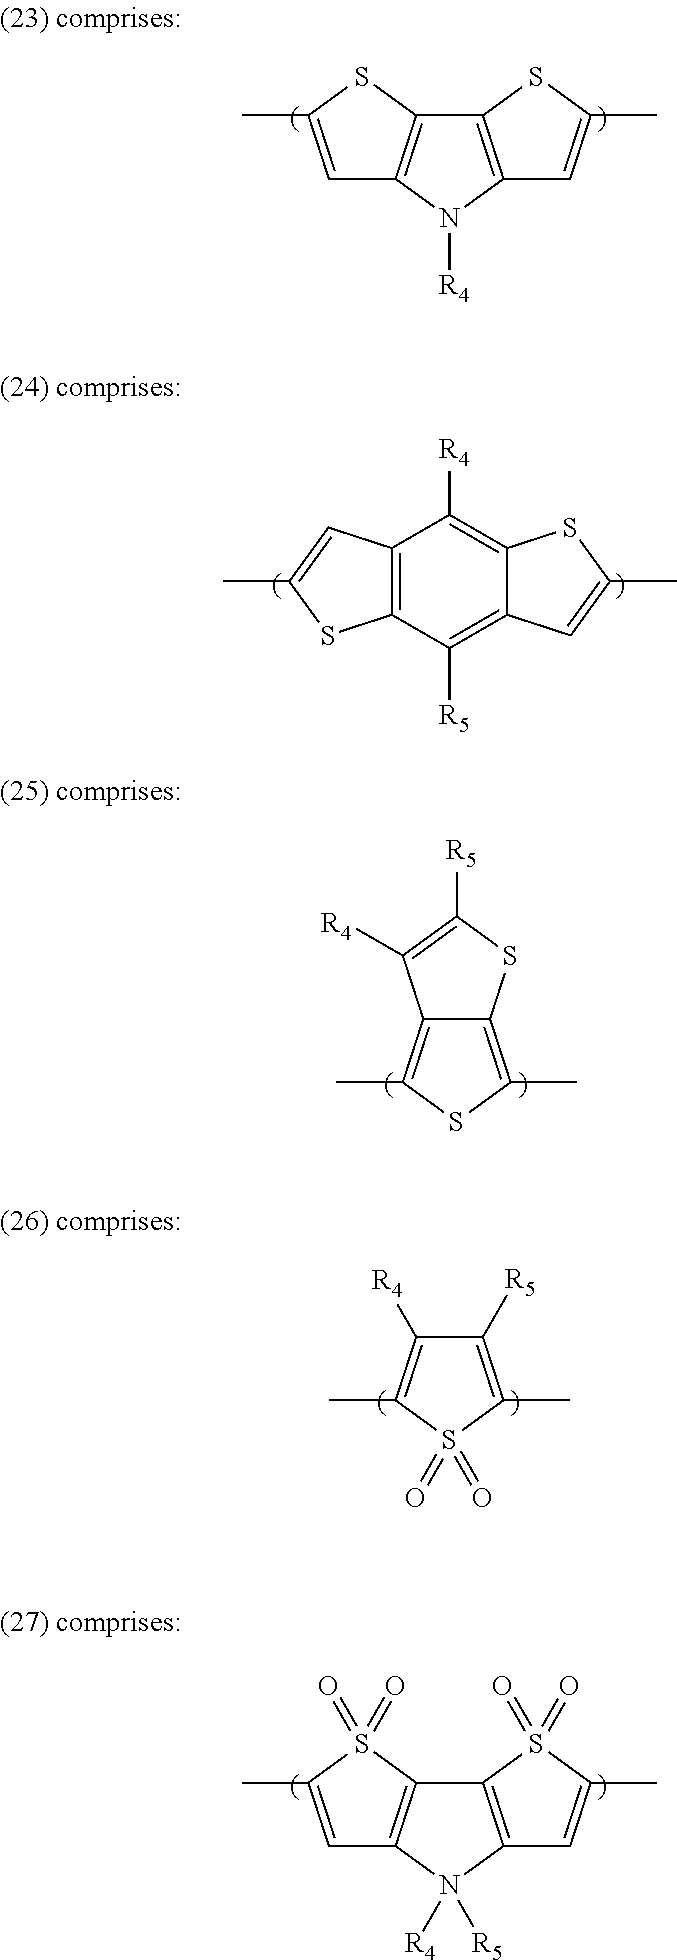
C1=C(C)SC2=C1N([R4])C1=C2SC(C)=C1.C12=C(C([R5])=C3C(=C1[R4])SC(C)=C3)SC(C)=C2.C12=C(C)SC(C)=C1C([R4])=C([R5])S2.C1([R5])=C(C)S(=O)(=O)C(C)=C1[R4].C1=C(C)S(=O)(=O)C2=C1N([R4])([R5])C1=C2S(=O)(=O)C(C)=C1
